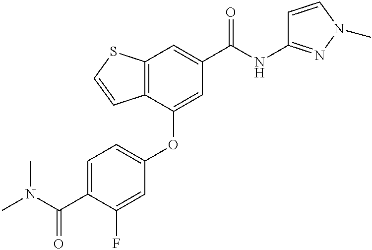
C12=C(C(OC3=CC=C(C(N(C)C)=O)C(F)=C3)=CC(C(NC3=NN(C)C=C3)=O)=C1)C=CS2
